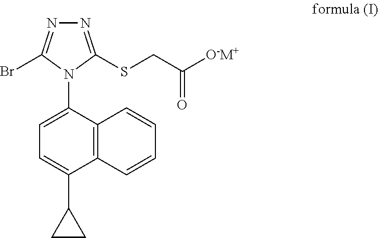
C12=C(C(N3C(SCC([O-M+])=O)=NN=C3Br)=CC=C1C1CC1)C=CC=C2
